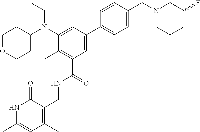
C1=CC(CN2CCCC(F)C2)=CC=C1C1=CC(C(=O)NCC2=C(C)C=C(C)NC2=O)=C(C)C(N(C2CCOCC2)CC)=C1
